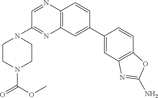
C12=C(C=CC(C3=CC4=C(C=C3)OC(N)=N4)=C1)N=CC(N1CCN(C(=O)OC)CC1)=N2
